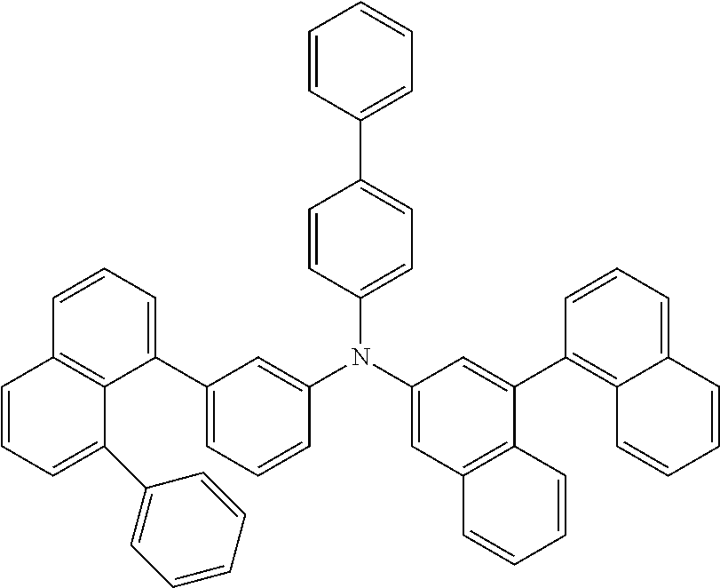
C1(C2=CC=C(N(C3=CC(C4=CC=CC5=C4C(C4=CC=CC=C4)=CC=C5)=CC=C3)C3=CC4=C(C(C5=C6C(=CC=C5)C=CC=C6)=C3)C=CC=C4)C=C2)=CC=CC=C1
